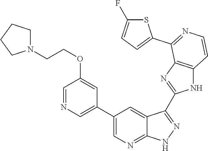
C1=NC=C(C2=CN=C3C(=C2)C(C2=NC4=C(N2)C=CN=C4C2=CC=C(F)S2)=N[N H]3)C=C1OCCN1CCCC1
